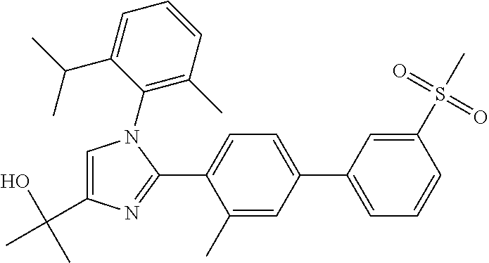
C1=CC(S(=O)(=O)C)=CC(C2=CC=C(C3=NC(C(O)(C)C)=CN3C3=C(C)C=CC=C3C(C)C)C(C)=C2)=C1
